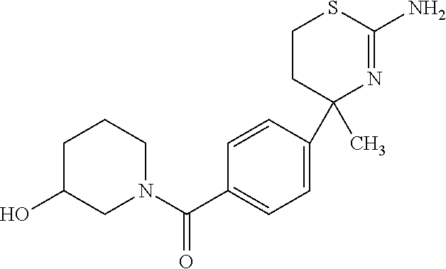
C1=CC(C2(C)N=C(N)SCC2)=CC=C1C(N1CCCC(O)C1)=O
